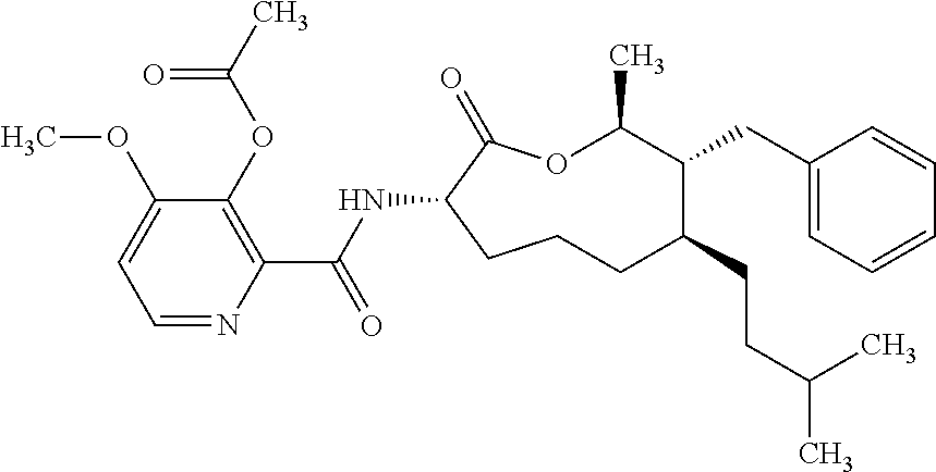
C1CC(NC(C2=C(OC(C)=O)C(OC)=CC=N2)=O)C(=O)OC(C)C(CC2=CC=CC=C2)C(CCC(C)C)C1
